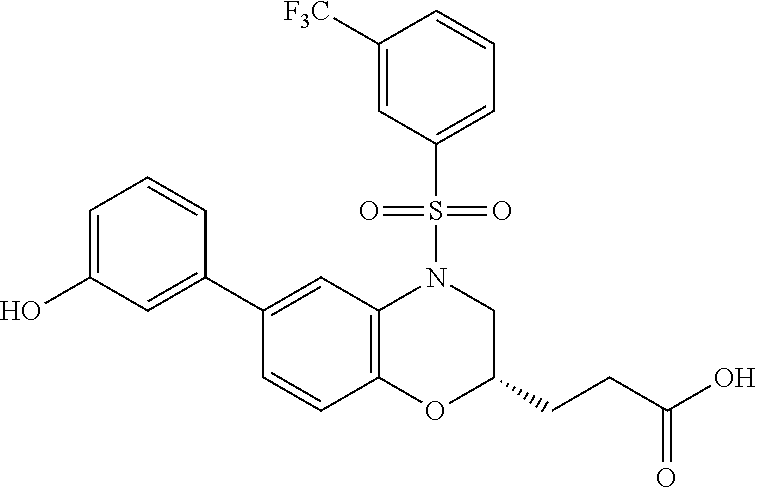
C1(C2=CC(O)=CC=C2)=CC2=C(C=C1)OC(CCC(O)=O)CN2S(=O)(=O)C1=CC=CC([F3C])=C1
